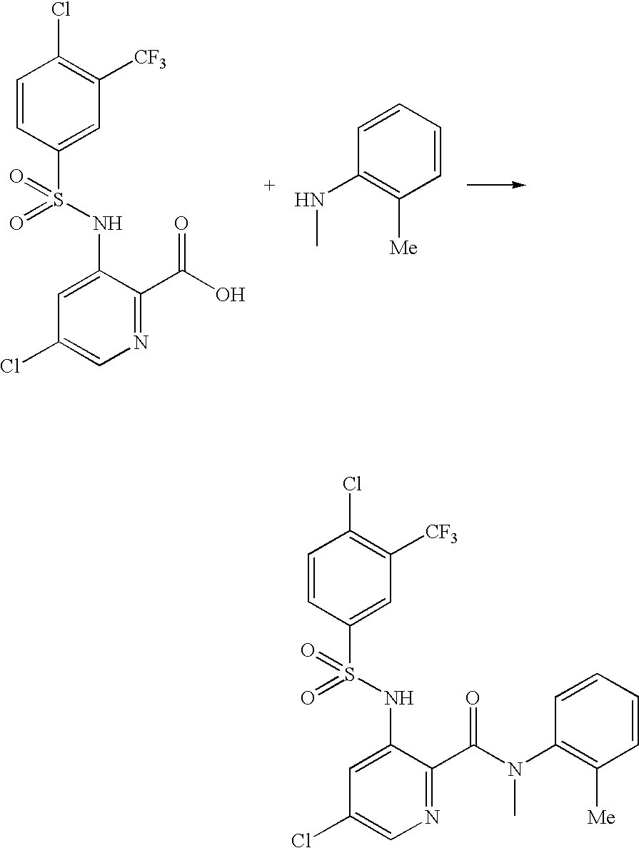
C1=CC(S(NC2=CC(Cl)=CN=C2C(O)=O)(=O)=O)=CC([CF3])=C1Cl.C1=CC=CC(NC)=C1[Me].C1=CC(S(NC2=CC(Cl)=CN=C2C(N(C)C2=C([Me])C=CC=C2)=O)(=O)=O)=CC([CF3])=C1Cl
